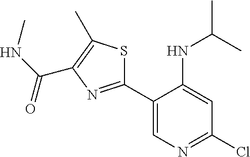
C1(C2=CN=C(Cl)C=C2NC(C)C)=NC(C(NC)=O)=C(C)S1
